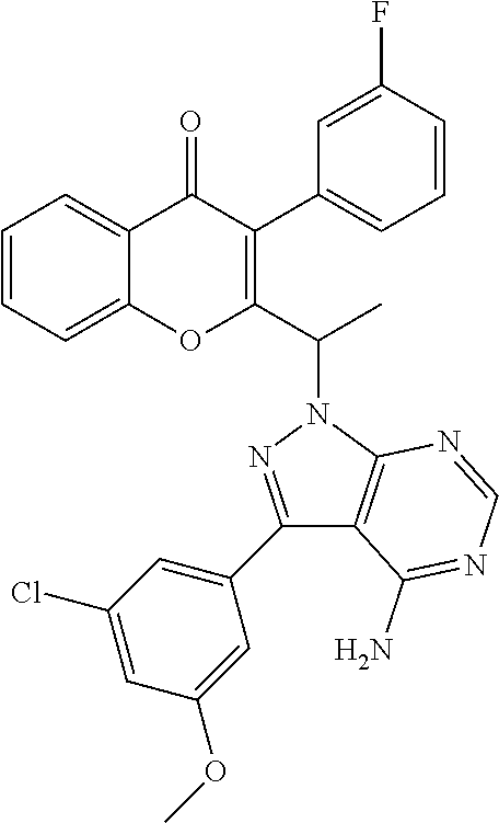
C1=CC=C2C(=C1)OC(C(N1N=C(C3=CC(Cl)=CC(OC)=C3)C3=C1N=CN=C3N)C)=C(C1=CC=CC(F)=C1)C2=O
